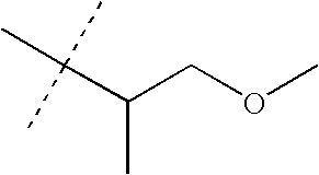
CC(C(COC)C)(C)C
